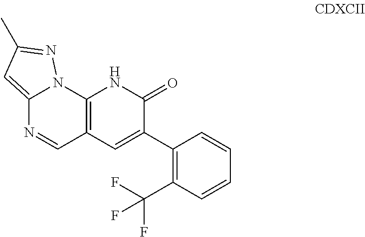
C12=CC(C)=NN1C1=C(C=N2)C=C(C2=C(C(F)(F)F)C=CC=C2)C(=O)N1
